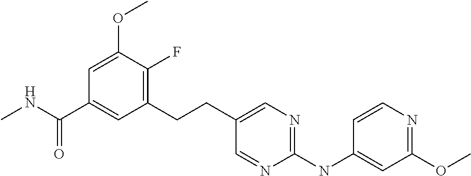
CNC(C1=CC(CCC2=CN=C(NC3=CC(OC)=NC=C3)N=C2)=C(F)C(OC)=C1)=O
